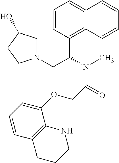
C1=CC(C(N(C)C(=O)COC2=CC=CC3=C2NCCC3)CN2CC(O)CC2)=C2C(=C1)C=CC=C2
